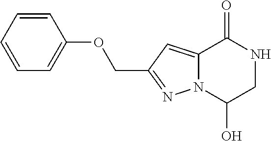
C12=CC(COC3=CC=CC=C3)=NN1C(O)CNC2=O
